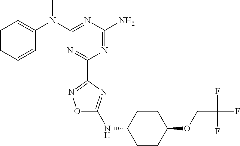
C1=CC=CC(N(C2=NC(N)=NC(C3=NOC(NC4CCC(OCC(F)(F)F)CC4)=N3)=N2)C)=C1
